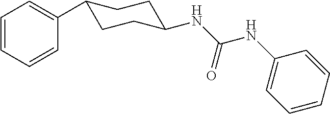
C1=CC=CC(C2CCC(NC(NC3=CC=CC=C3)=O)CC2)=C1
